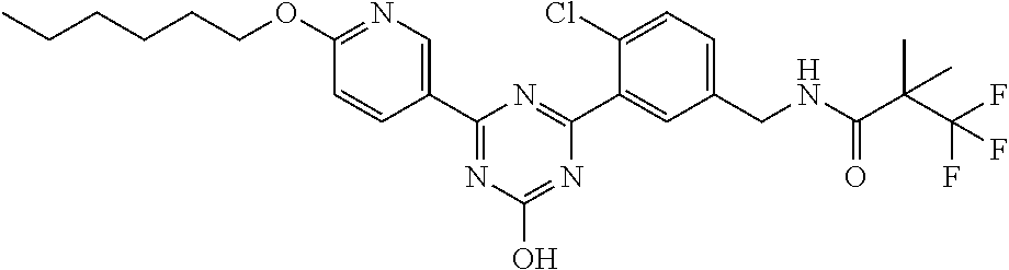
C1(C2=CN=C(OCCCCCC)C=C2)=NC(O)=NC(C2=CC(CNC(C(C(F)(F)F)(C)C)=O)=CC=C2Cl)=N1
